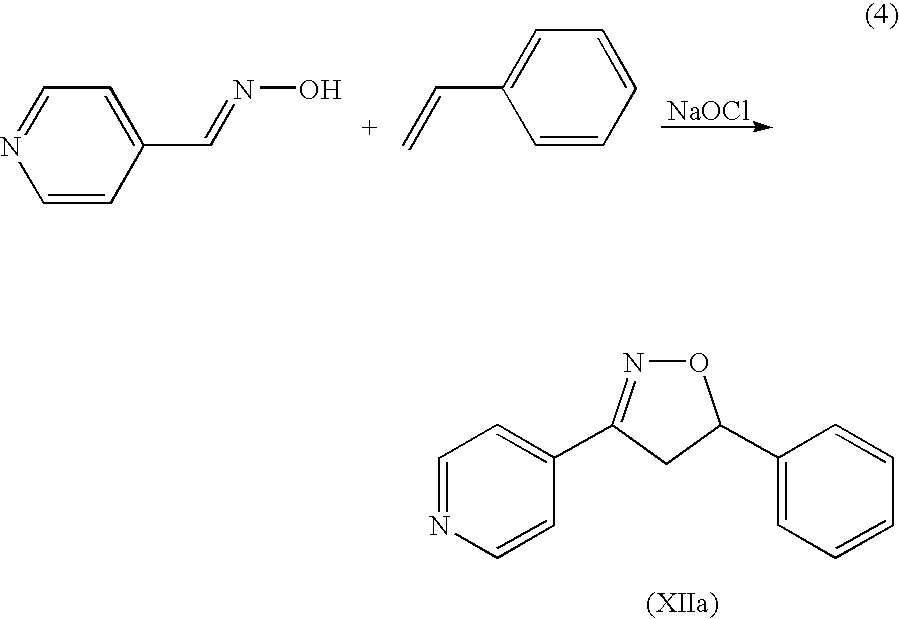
O1N=C(C2=CC=NC=C2)CC1C1=CC=CC=C1.[NaOCl].C1(C=NO)=CC=NC=C1.C=CC1=CC=CC=C1
